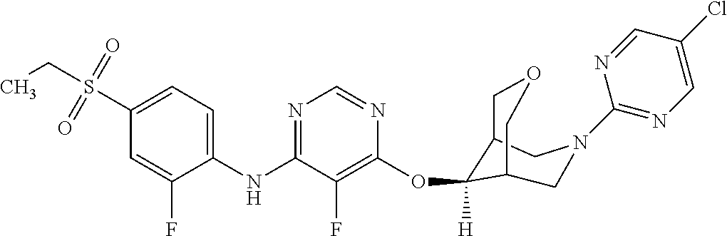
C1(NC2=NC=NC(OC3([H])C4COCC3CN(C3=NC=C(Cl)C=N3)C4)=C2F)=CC=C(S(CC)(=O)=O)C=C1F
